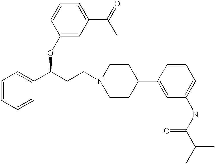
C1=CC=CC(C(CCN2CCC(C3=CC(NC(C(C)C)=O)=CC=C3)CC2)OC2=CC(C(=O)C)=CC=C2)=C1
